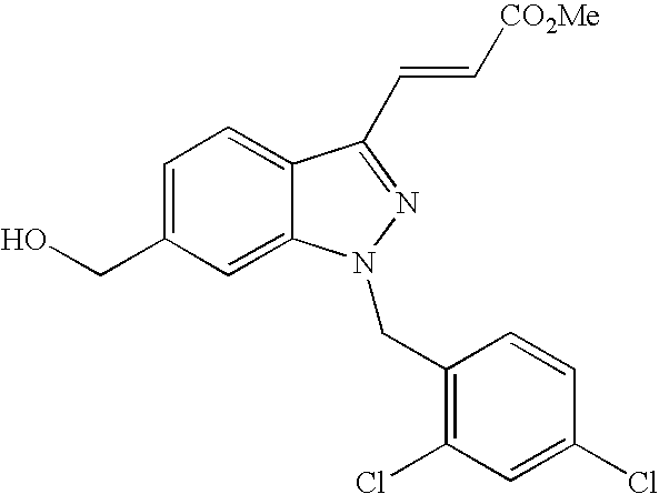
C1=C(CO)C=C2C(=C1)C(C=C[CO2Me])=NN2CC1=C(Cl)C=C(Cl)C=C1
